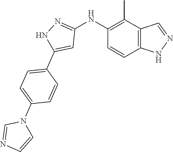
C12=C(C(C)=C(NC3=NNC(C4=CC=C(N5C=NC=C5)C=C4)=C3)C=C1)C=NN2
